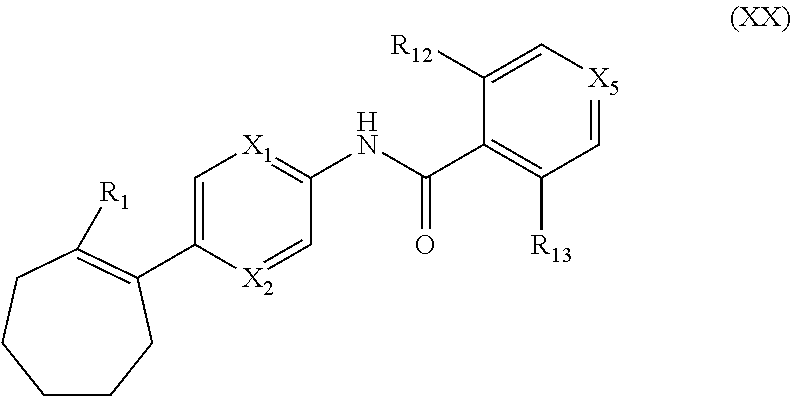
C1(C2=C([R1])CCCCC2)=C[X1]=C(NC(C2=C([R13])C=[X5]C=C2[R12])=O)C=[X2]1
